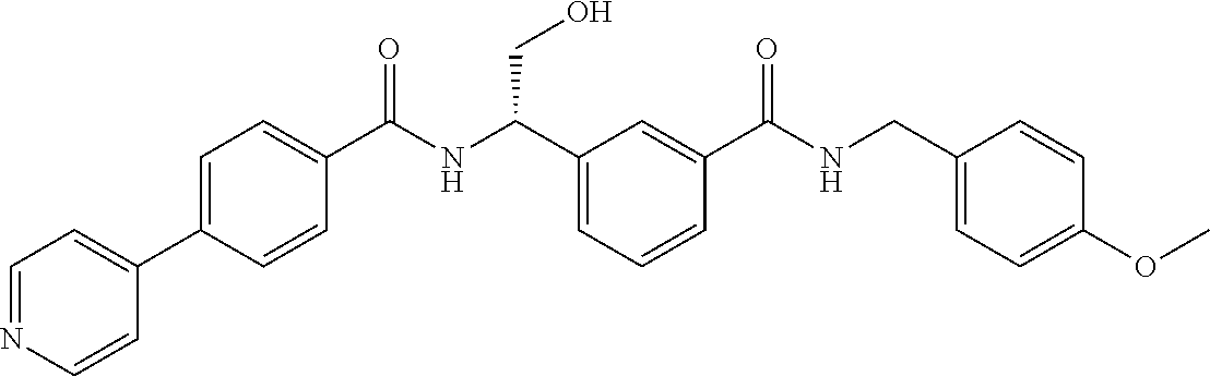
C1(C2=CC=NC=C2)=CC=C(C(NC(C2=CC=CC(C(NCC3=CC=C(OC)C=C3)=O)=C2)CO)=O)C=C1
